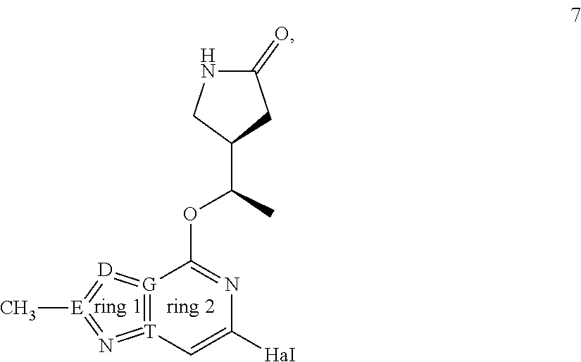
C1(C(C)OC2=NC([HaI])=C[T]3=[G]2=[D]=[E](C)=N=3)CC(=O)NC1
